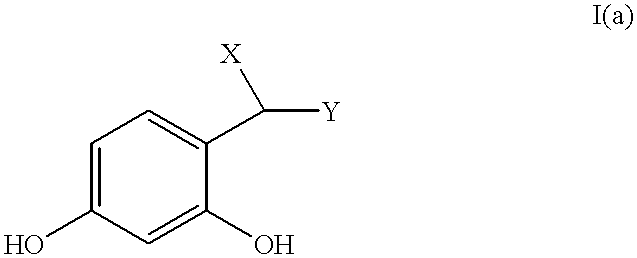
C1=C(O)C=C(O)C(C([Y])[X])=C1
